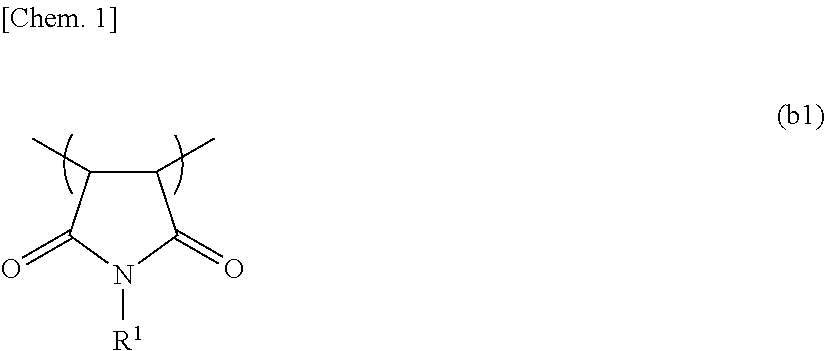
[R1]N1C(=O)C(C)C(C)C1=O
